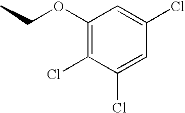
C1(OCC)=C(Cl)C(Cl)=CC(Cl)=C1
